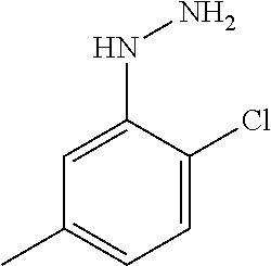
C1=C(NN)C(Cl)=CC=C1C
